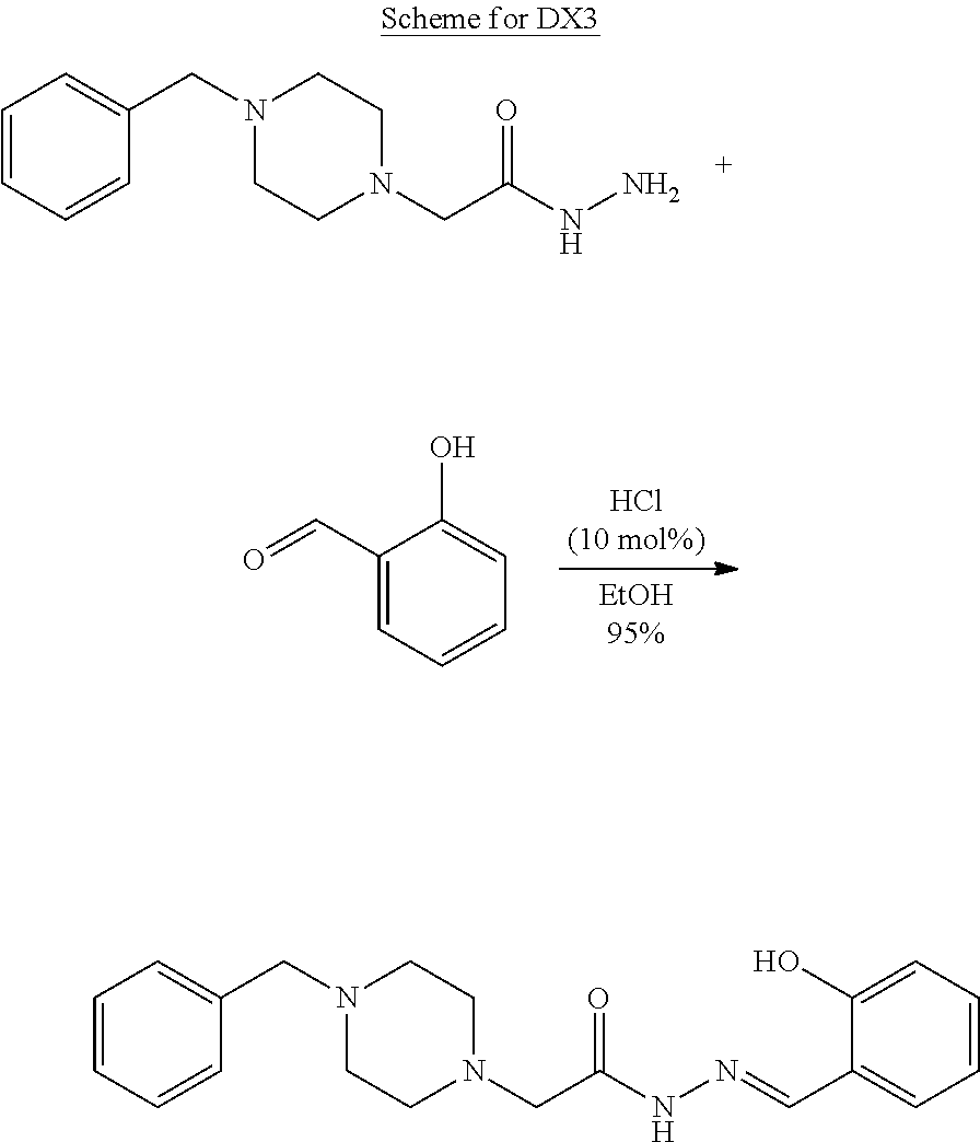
C1=CC=CC(CN2CCN(CC(NN)=O)CC2)=C1.C1(C=O)=CC=CC=C1O.C1CN(CC(NN=CC2=CC=CC=C2O)=O)CCN1CC1=CC=CC=C1
